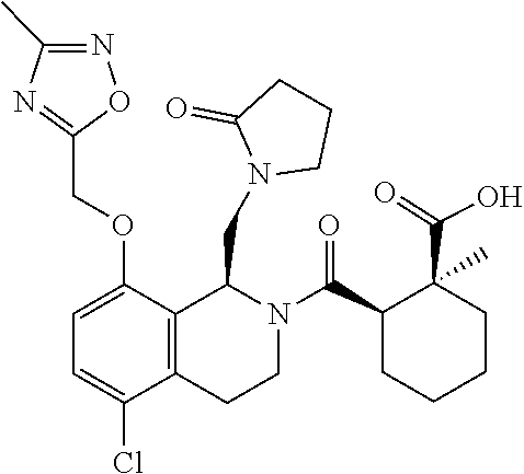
C1(C)=NOC(COC2=CC=C(Cl)C3=C2C(CN2CCCC2=O)N(C(C2CCCCC2(C(=O)O)C)=O)CC3)=N1
